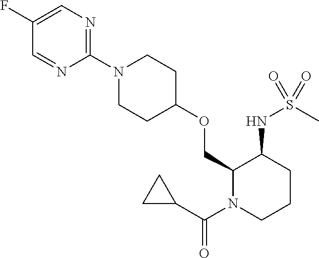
C1(OCC2N(C(=O)C3CC3)CCCC2NS(=O)(C)=O)CCN(C2=NC=C(F)C=N2)CC1
